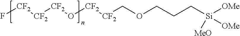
F[CF2][CF2][CF2]O[CF2][CF2]COCCC[Si]([OMe])([OMe])[MeO]
